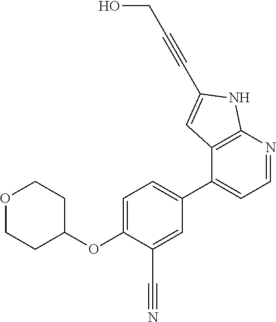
O(C1=CC=C(C2=CC=NC3=C2C=C(C#CCO)N3)C=C1C#N)C1CCOCC1
